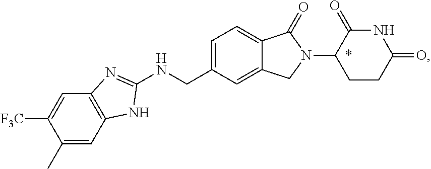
C1(C)=CC2=C(C=C1[F3C])N=C(NCC1=CC=C3C(=C1)CN(C1CCC(=O)NC1=O)C3=O)N2
